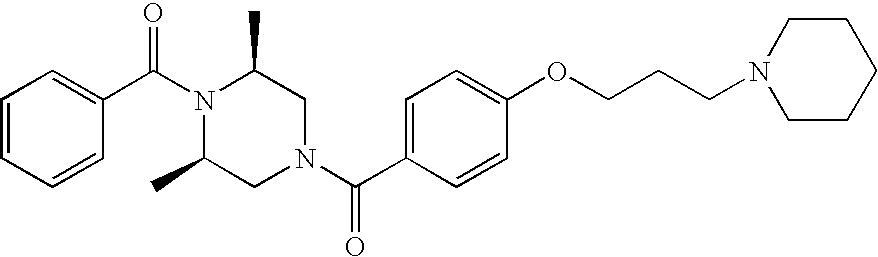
C(N1C(C)CN(C(C2=CC=C(OCCCN3CCCCC3)C=C2)=O)CC1C)(=O)C1=CC=CC=C1
